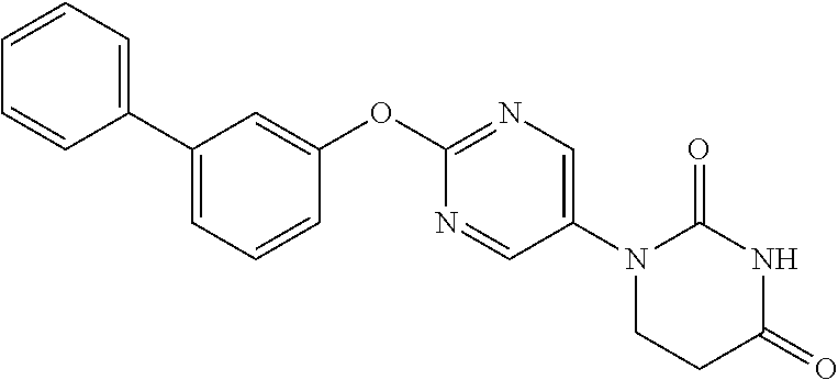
C1(OC2=NC=C(N3CCC(=O)NC3=O)C=N2)=CC(C2=CC=CC=C2)=CC=C1
